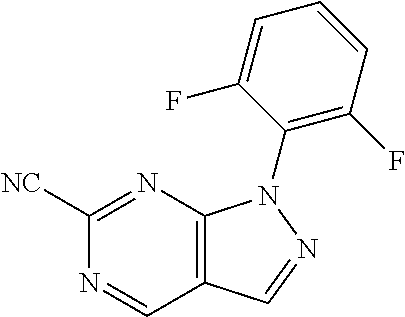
C1(N2C3=C(C=NC([NC])=N3)C=N2)=C(F)C=CC=C1F
